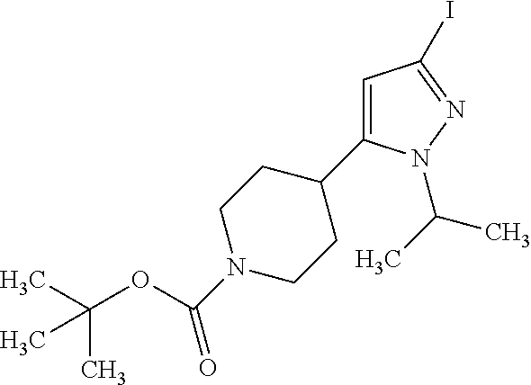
C1=C(C2CCN(C(=O)OC(C)(C)C)CC2)N(C(C)C)N=C1I
